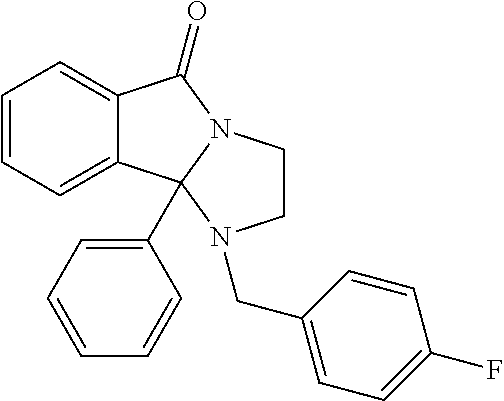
C12=CC=CC=C1C1(C3=CC=CC=C3)N(C2=O)CCN1CC1=CC=C(F)C=C1
